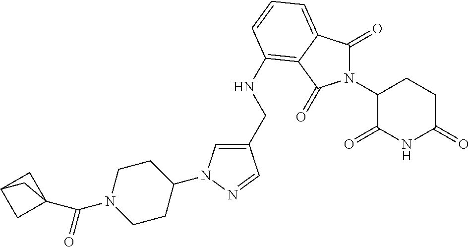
C1(CNC2=C3C(=CC=C2)C(=O)N(C2C(=O)NC(=O)CC2)C3=O)=CN(C2CCN(C(=O)C34CC(C3)C4)CC2)N=C1
